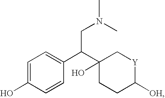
C1=C(O)C=CC(C(CN(C)C)C2(O)CCC([OH])[Y]C2)=C1
